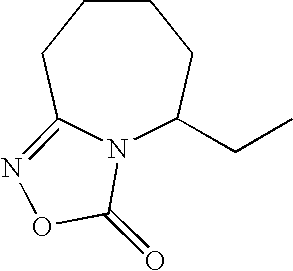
N12C(CC)CCCCC1=NOC2=O
